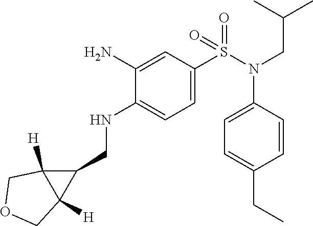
C1=C(S(=O)(N(C2=CC=C(CC)C=C2)CC(C)C)=O)C=C(N)C(NCC2C3([H])C2([H])COC3)=C1
